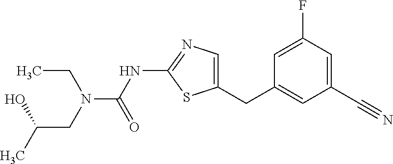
C1=C(F)C=C(C#N)C=C1CC1=CN=C(NC(=O)N(CC)CC(C)O)S1
